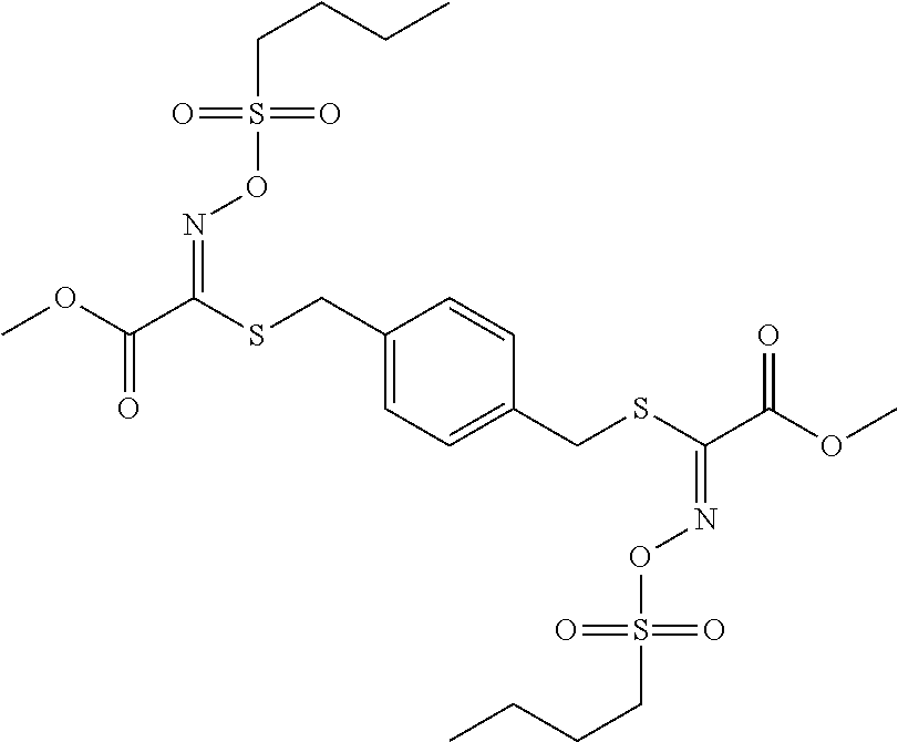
COC(C(SCC1=CC=C(CSC(C(OC)=O)=NOS(CCCC)(=O)=O)C=C1)=NOS(CCCC)(=O)=O)=O
